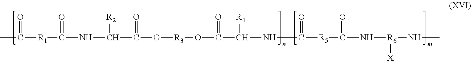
CC(=O)[R1]C(=O)NC([R2])C(=O)O[R3]OC(=O)C([R4])NC(=O)[R5]C(=O)N[R6]([X])NC
